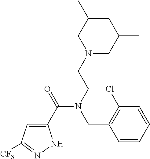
C1(C(=O)N(CCN2CC(C)CC(C)C2)CC2=C(Cl)C=CC=C2)=CC([CF3])=NN1
